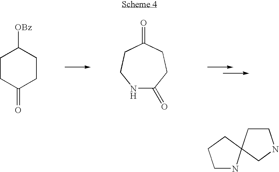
C1CC(=O)CCC1[OBz].N1C(=O)CCC(=O)CC1.C1NC2(CC1)CNCC2
